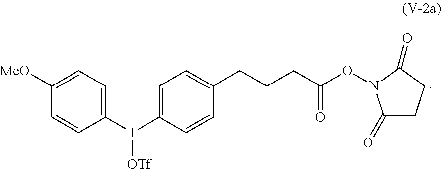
C1(I(C2=CC=C(CCCC(ON3C(=O)CCC3=O)=O)C=C2)[OTf])=CC=C([MeO])C=C1
